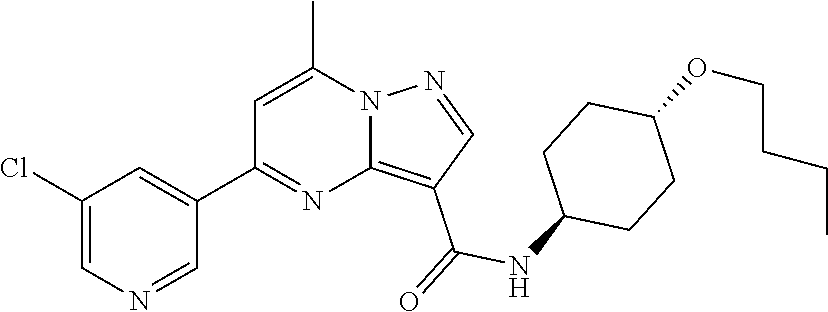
C12=C(C(=O)NC3CCC(OCCCC)CC3)C=NN1C(C)=CC(C1=CC(Cl)=CN=C1)=N2
